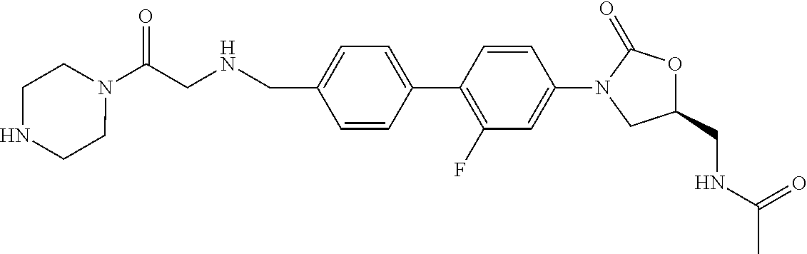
C1(CNC(=O)C)OC(=O)N(C2=CC(F)=C(C3=CC=C(CNCC(N4CCNCC4)=O)C=C3)C=C2)C1
